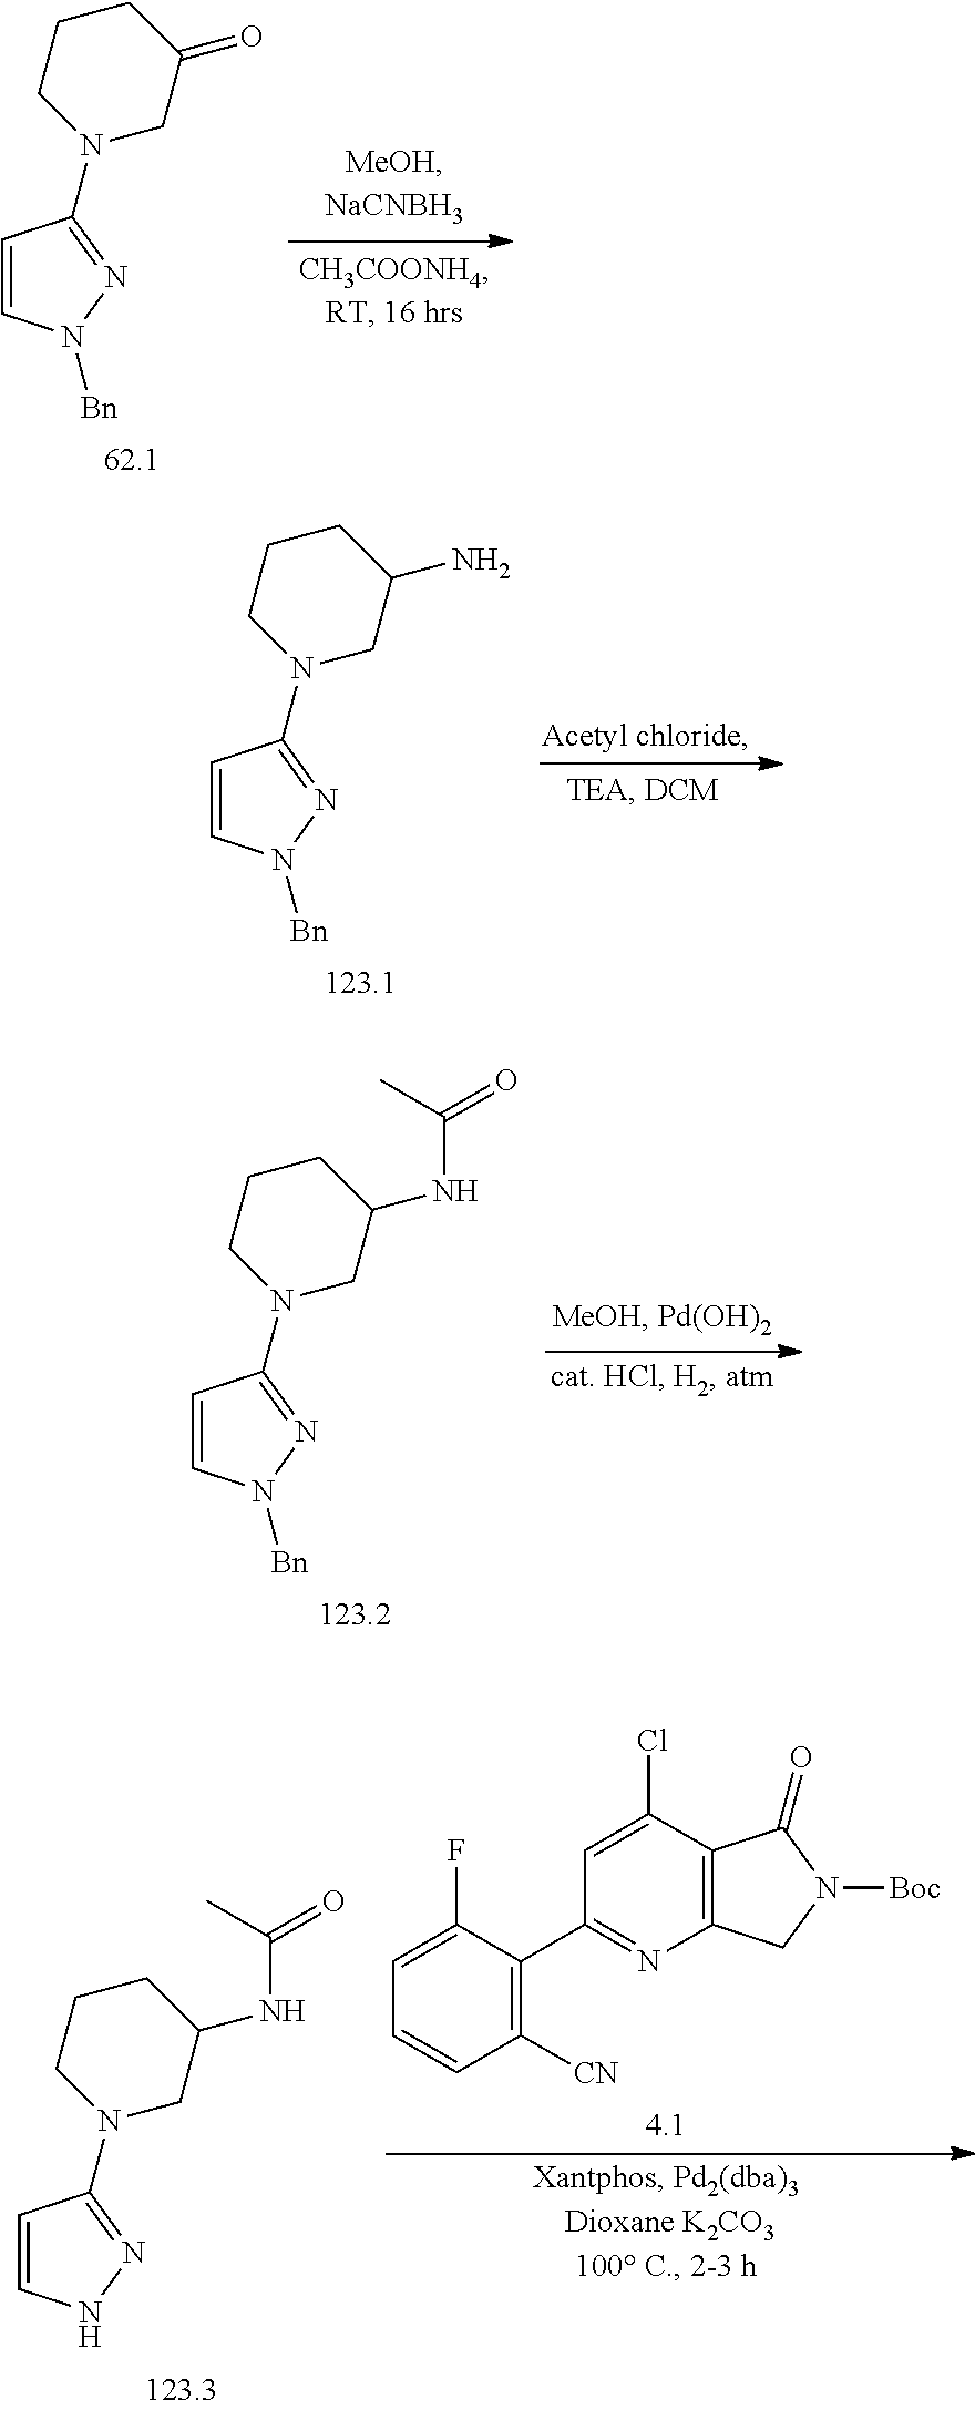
C1=CN([Bn])N=C1N1CC(=O)CCC1.C1=CN([Bn])N=C1N1CC(N)CCC1.C1=CN([Bn])N=C1N1CC(NC(=O)C)CCC1.C1([CN])=C(C2=NC3=C(C(Cl)=C2)C(=O)N([Boc])C3)C(F)=CC=C1.C1=CNN=C1N1CC(NC(=O)C)CCC1
